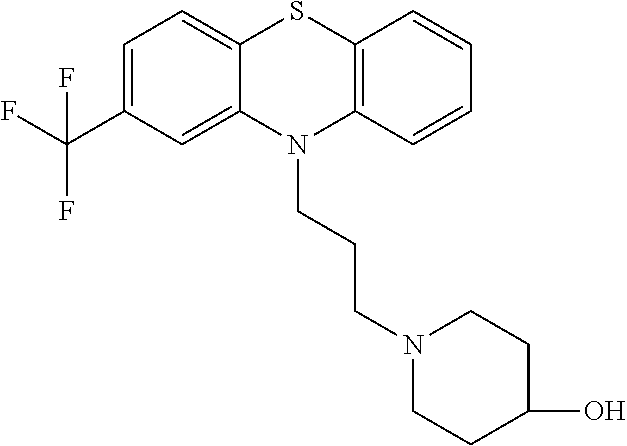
C1=C(C(F)(F)F)C=C2C(=C1)SC1=C(N2CCCN2CCC(O)CC2)C=CC=C1
